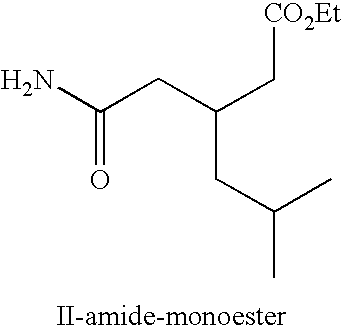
C(CC(C)C)(C[CO2Et])CC(N)=O
